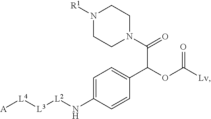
C1=C(N[L2][L3][L4][A])C=CC(C(C(N2CCN([R1])CC2)=O)OC([Lv])=O)=C1
